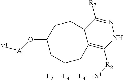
[L2][L3][L4][X1][R8]C1=C2C(C([R7])=NN1)CCC(O[A1][Y1])CCC2
